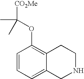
C1=CC=C2C(=C1OC(C)([CO2Me])C)CCNC2
